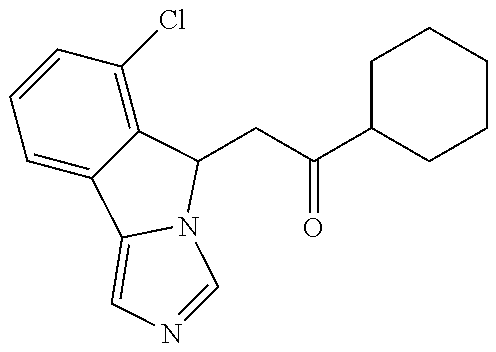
C1=C2C(=C(Cl)C=C1)C(CC(C1CCCCC1)=O)N1C2=CN=C1
